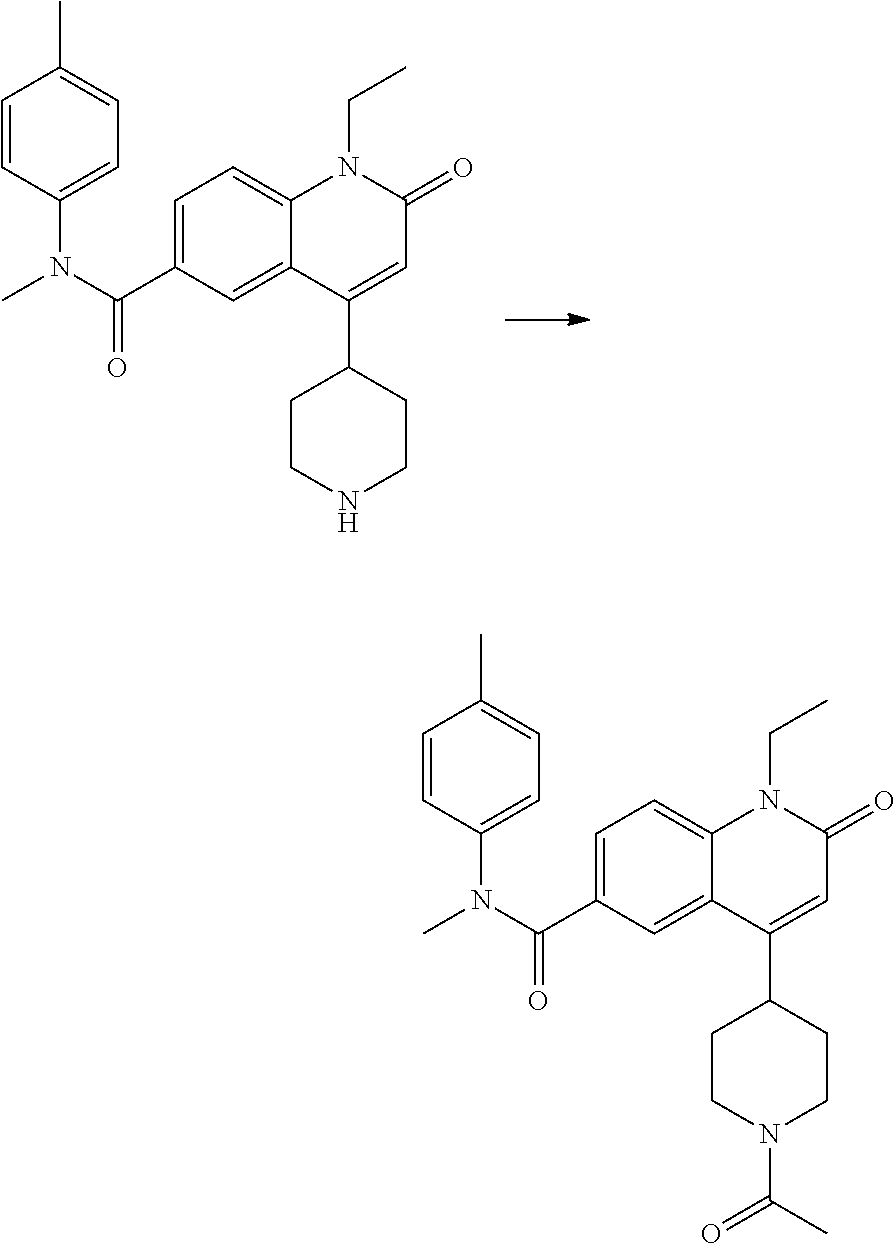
C(C1=CC=C2C(=C1)C(C1CCNCC1)=CC(=O)N2CC)(N(C)C1=CC=C(C)C=C1)=O.C(C1=CC=C2C(=C1)C(C1CCN(C(C)=O)CC1)=CC(=O)N2CC)(N(C)C1=CC=C(C)C=C1)=O
